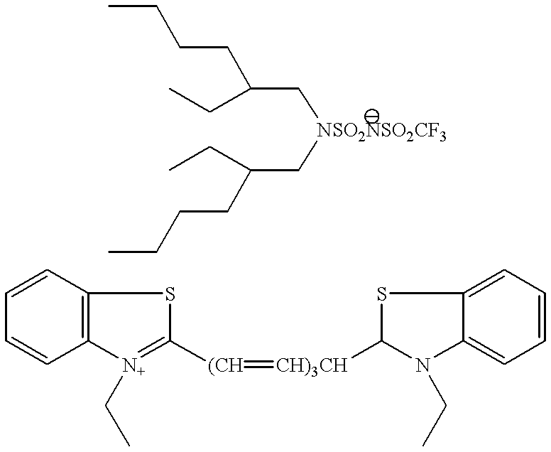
[NSO2NSO2CF3](CC(CCCC)CC)CC(CCCC)CC.C12=C(C=CC=C1)SC([(CH]=[CH)3CH]C1N(CC)C3=CC=CC=C3S1)=[N+]2CC
